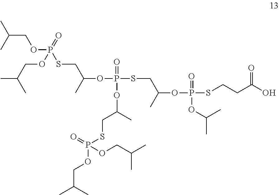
C(COP(=O)(OCC(C)C)SCC(OP(SCC(OP(SCCC(O)=O)(=O)OC(C)C)C)(=O)OC(CSP(=O)(OCC(C)C)OCC(C)C)C)C)(C)C
